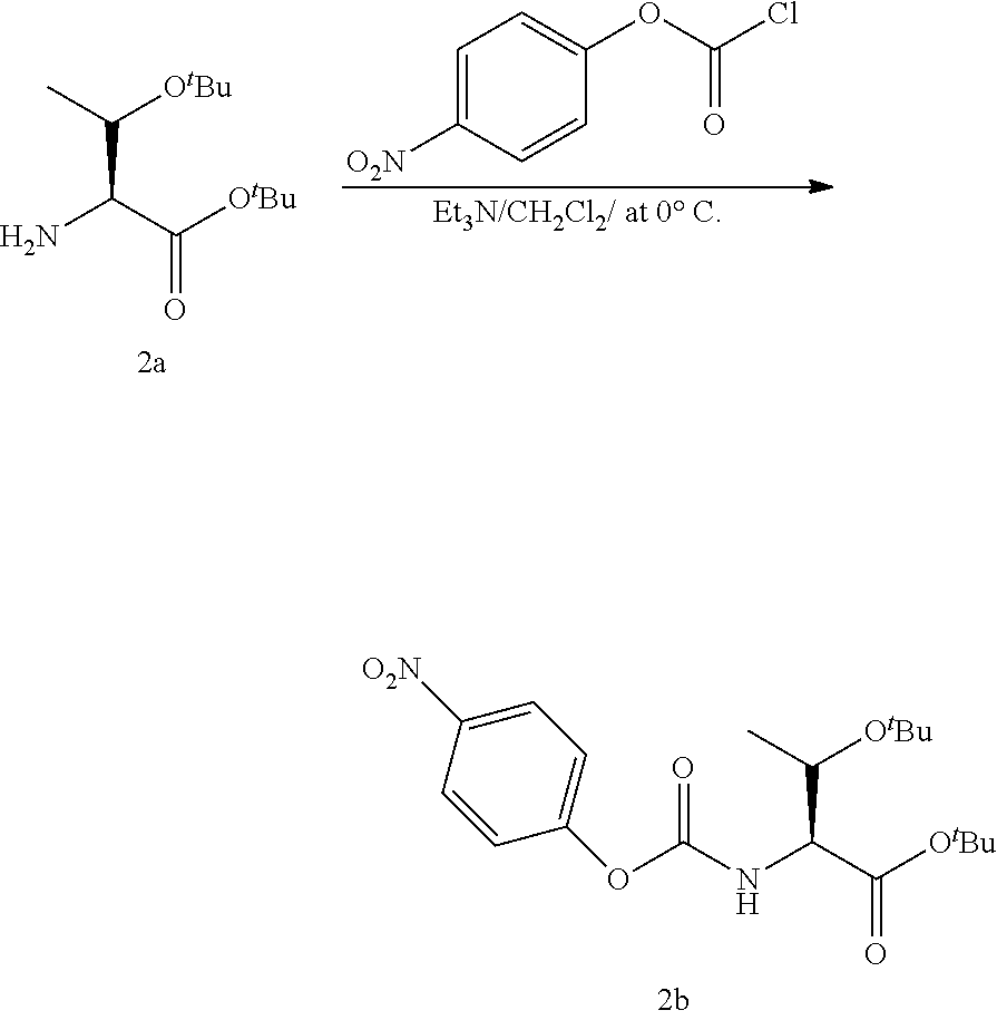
C1=C([O2N])C=CC(OC(Cl)=O)=C1.C(C(C)[OtBu])(C([OtBu])=O)N.C(C(C)[OtBu])(C([OtBu])=O)NC(OC1=CC=C([O2N])C=C1)=O
